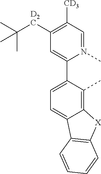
C1([CD3])=C([D2C]C(C)(C)C)C=C(C2=CC=C3C(=C2C)[X]C2=C3C=CC=C2)N(C)=C1
